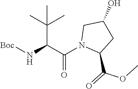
[Boc]NC(C(C)(C)C)C(N1C(C(=O)OC)CC(O)C1)=O
